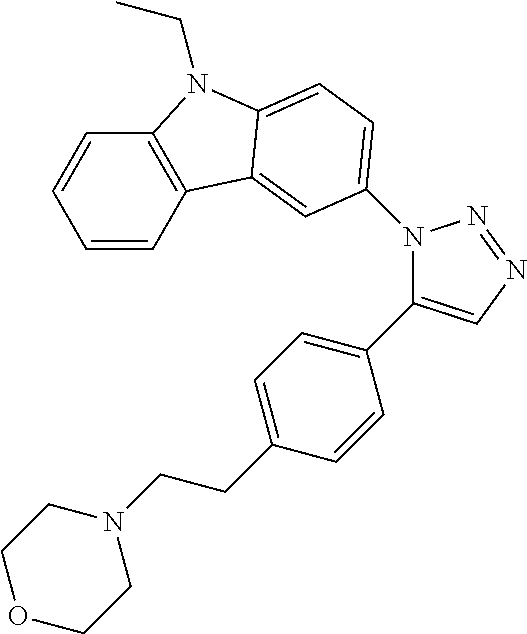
C1=CC2=C(C=C1)N(CC)C1=CC=C(N3C(C4=CC=C(CCN5CCOCC5)C=C4)=CN=N3)C=C21
